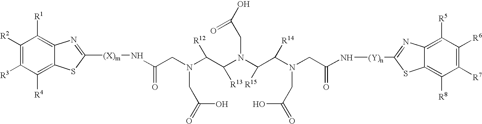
C1([R2])=C([R3])C([R4])=C2C(=C1[R1])N=C([(X)m]NC(=O)CN(CC(O)=O)C(C(N(C([R15])C([R14])N(CC(=O)O)CC(=O)N[(Y)n]C1=NC3=C([R5])C([R6])=C([R7])C([R8])=C3S1)CC(O)=O)[R13])[R12])S2
